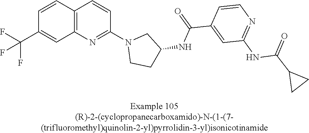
C12=C(N=C(N3CCC(NC(C4=CC(NC(C5CC5)=O)=NC=C4)=O)C3)C=C1)C=C(C(F)(F)F)C=C2
